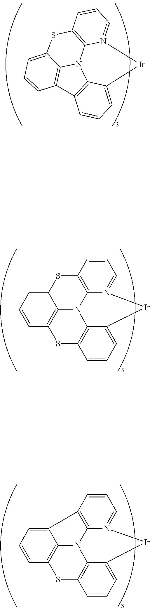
C12=CC=CC3=C1N1C4=C(S2)C=CC=N4[Ir]C2=CC=CC(=C12)S3.C12=C3C(=CC=C1)[Ir]N1=CC=CC4=C1N3C1=C2C=CC=C1S4.C12=CC=CC3=C1N1C4=C2C=CC=N4[Ir]C2=CC=CC(=C12)S3
